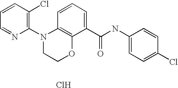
C1=CC(Cl)=C(N2CCOC3=C2C=CC=C3C(NC2=CC=C(Cl)C=C2)=O)N=C1.Cl
